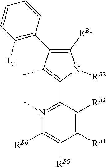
C1(C)=C(C2=N(C)C([RB6])=C([RB5])C([RB4])=C2[RB3])N([RB2])C([RB1])=C1C1=C([LA])C=CC=C1
